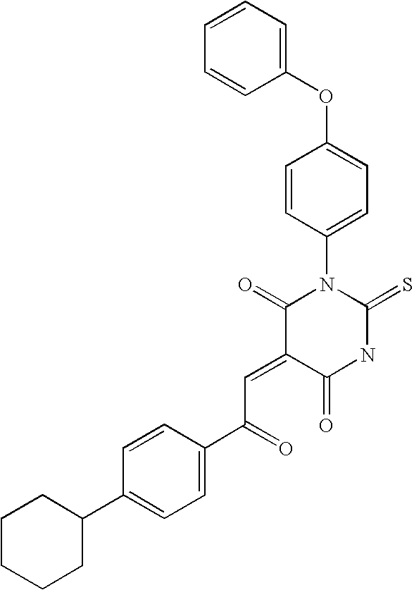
C1=CC=CC(OC2=CC=C(N3C(=O)C(=CC(C4=CC=C(C5CCCCC5)C=C4)=O)C(=O)NC3=S)C=C2)=C1
